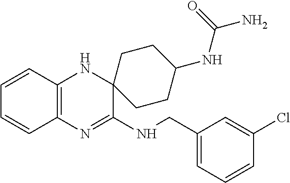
C1=CC2=C(C=C1)N=C(NCC1=CC=CC(Cl)=C1)C1(N2)CCC(NC(N)=O)CC1
